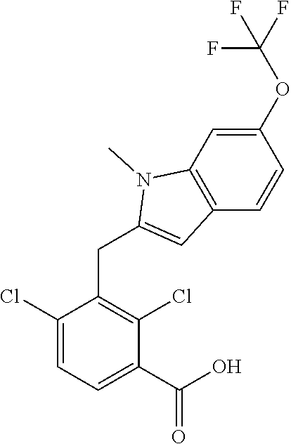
C1(Cl)=CC=C(C(O)=O)C(Cl)=C1CC1=CC2=C(N1C)C=C(OC(F)(F)F)C=C2
